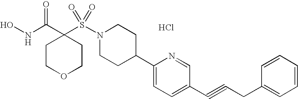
Cl.ONC(C1(S(N2CCC(C3=CC=C(C#CCC4=CC=CC=C4)C=N3)CC2)(=O)=O)CCOCC1)=O
